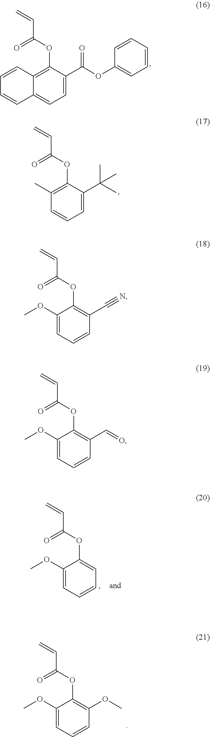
C1=C(C(=O)OC2=CC=CC=C2)C(OC(=O)C=C)=C2C(=C1)C=CC=C2.C1=C(C(C)(C)C)C(OC(=O)C=C)=C(C)C=C1.C1=CC=C(OC)C(OC(=O)C=C)=C1.C1=CC=C(OC)C(OC(=O)C=C)=C1OC.C1=CC=C(OC)C(OC(=O)C=C)=C1C#N.C1=CC=C(OC)C(OC(=O)C=C)=C1C=O
